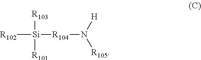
[R102][Si]([R104]N([R105])[H])([R103])[R101]
